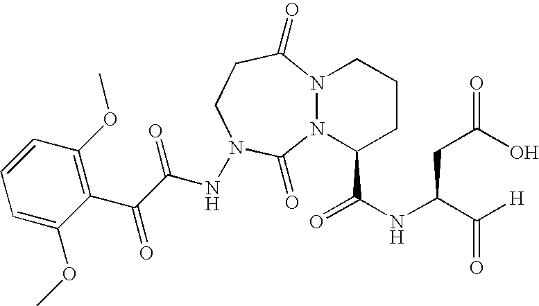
N12N(C(C(NC(C([H])=O)CC(=O)O)=O)CCC1)C(=O)N(NC(C(C1=C(OC)C=CC=C1OC)=O)=O)CCC2=O
